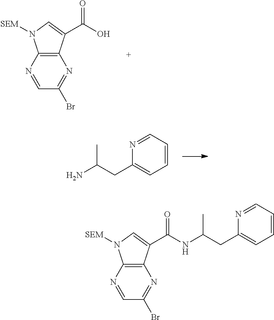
C12=C(N=CC(Br)=N1)N([SEM])C=C2C(O)=O.C1=CC=NC(CC(N)C)=C1.C12=C(N=CC(Br)=N1)N([SEM])C=C2C(NC(CC1=CC=CC=N1)C)=O
